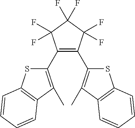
C1(C2=C(C3=C(C)C4=C(S3)C=CC=C4)C(F)(F)C(F)(F)C2(F)F)=C(C)C2=C(S1)C=CC=C2
